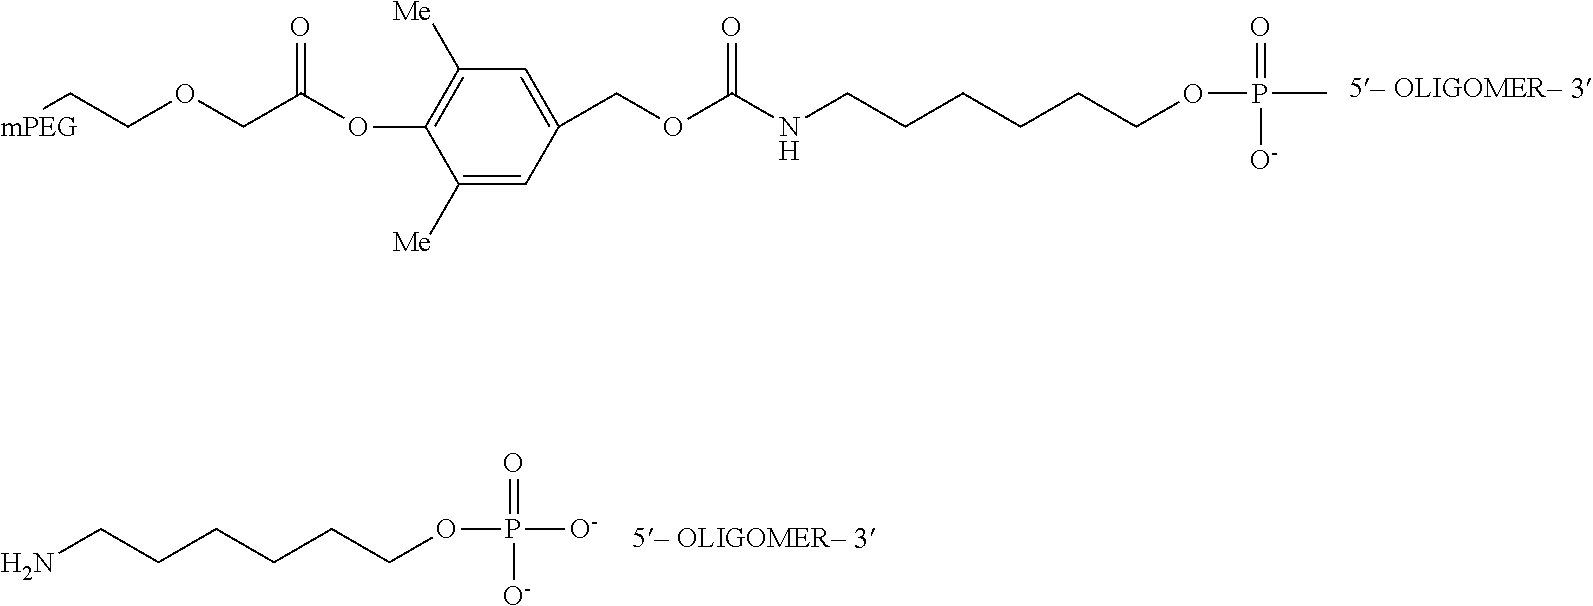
[mPEG]CCOCC(OC1=C([Me])C=C(COC(NCCCCCCOP([O-])(=O)C)=O)C=C1[Me])=O.NCCCCCCOP([O-])(=O)[O-]
